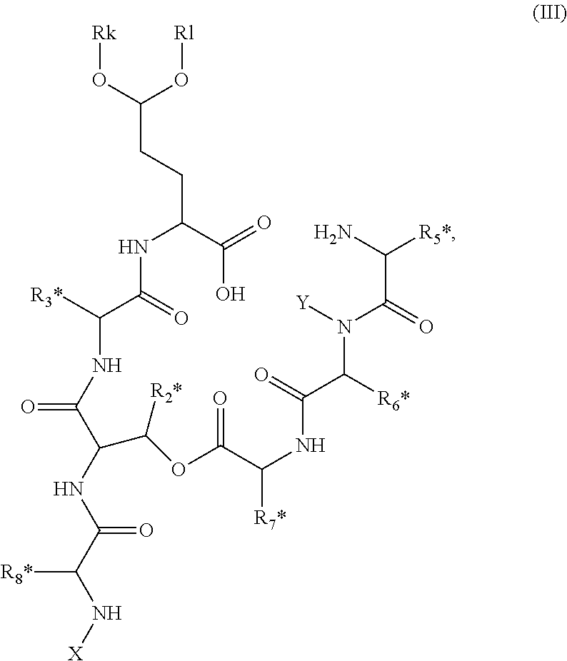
N(C(C([R3*])NC(=O)C(C([R2*])OC(=O)C([R7*])NC(=O)C(N(C(C(N)[R5*])=O)[Y])[R6*])NC(=O)C([R8*])N[X])=O)C(C(=O)O)CCC(O[Rk])O[Rl]
